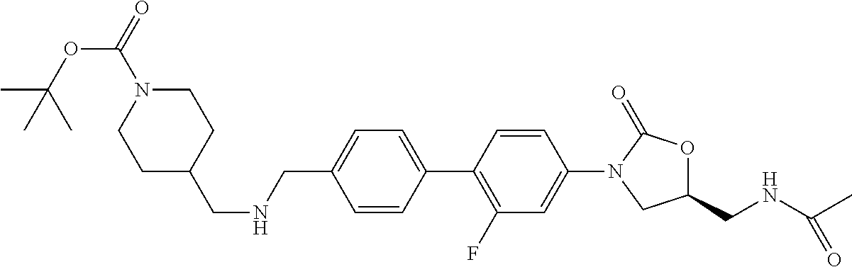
C(C1=CC=C(C2=C(F)C=C(N3CC(CNC(C)=O)OC3=O)C=C2)C=C1)NCC1CCN(C(=O)OC(C)(C)C)CC1
